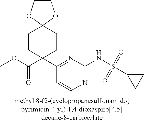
COC(C1(C2=NC(NS(C3CC3)(=O)=O)=NC=C2)CCC2(CC1)OCCO2)=O
